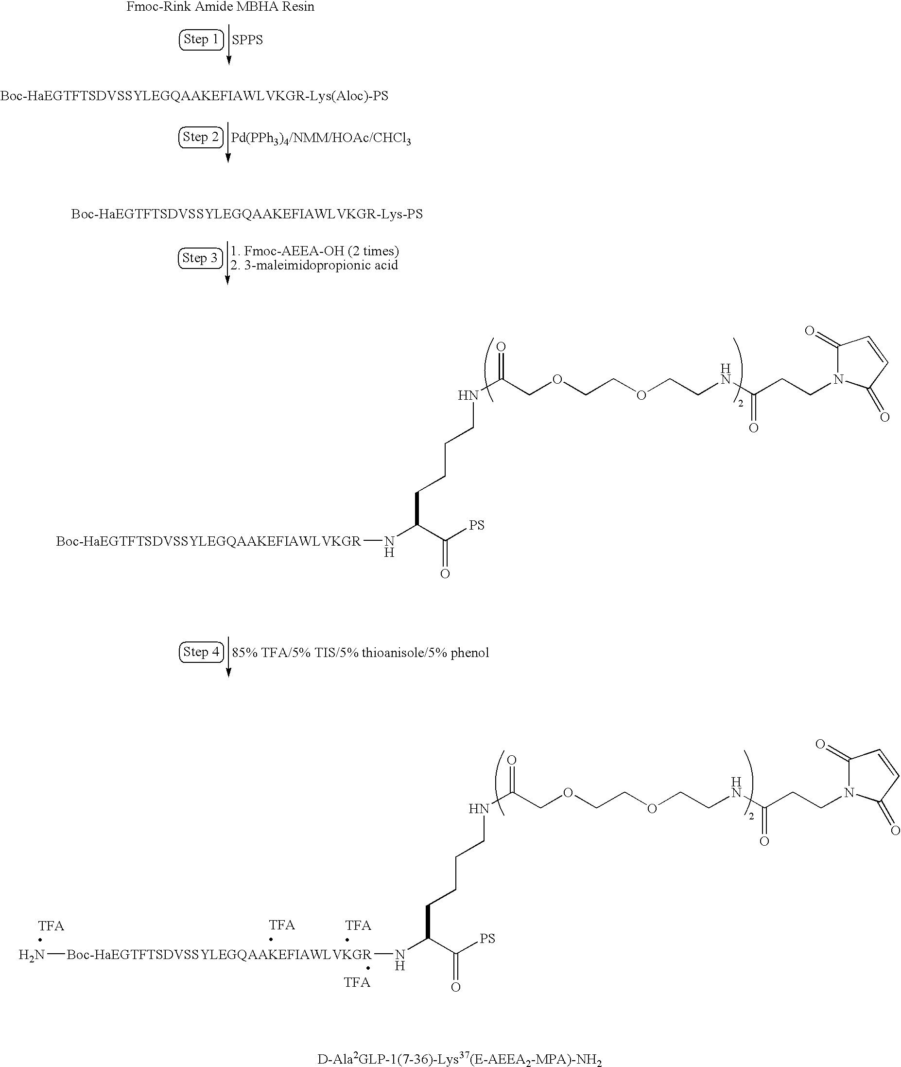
[SPPS].[Pd(PPh3)4/NMM/HOAc/CHCl3].[85% TFA/5% TIS/5% thioanisole/5% phenol].N(C(C([PS])=O)CCCCNC(COCCOCCNC(CCN1C(=O)C=CC1=O)=O)=O)[Boc-HaEGTFTSDVSSYLEGQAAKEFIAWLVKGR].[1. Fmoc-AEEA-OH (2 times)2. 3-maleimidopropionic acid].N(C(C([PS])=O)CCCCNC(COCCOCCNC(CCN1C(=O)C=CC1=O)=O)=O)[Boc-HaEGTFTSDVSSYLEGQAAKEFIAWLVKGR]N
